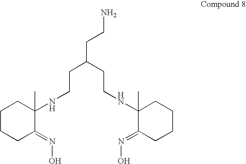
C1CCC(=NO)C(NCCC(CCN)CCNC2(C)C(=NO)CCCC2)(C)C1
